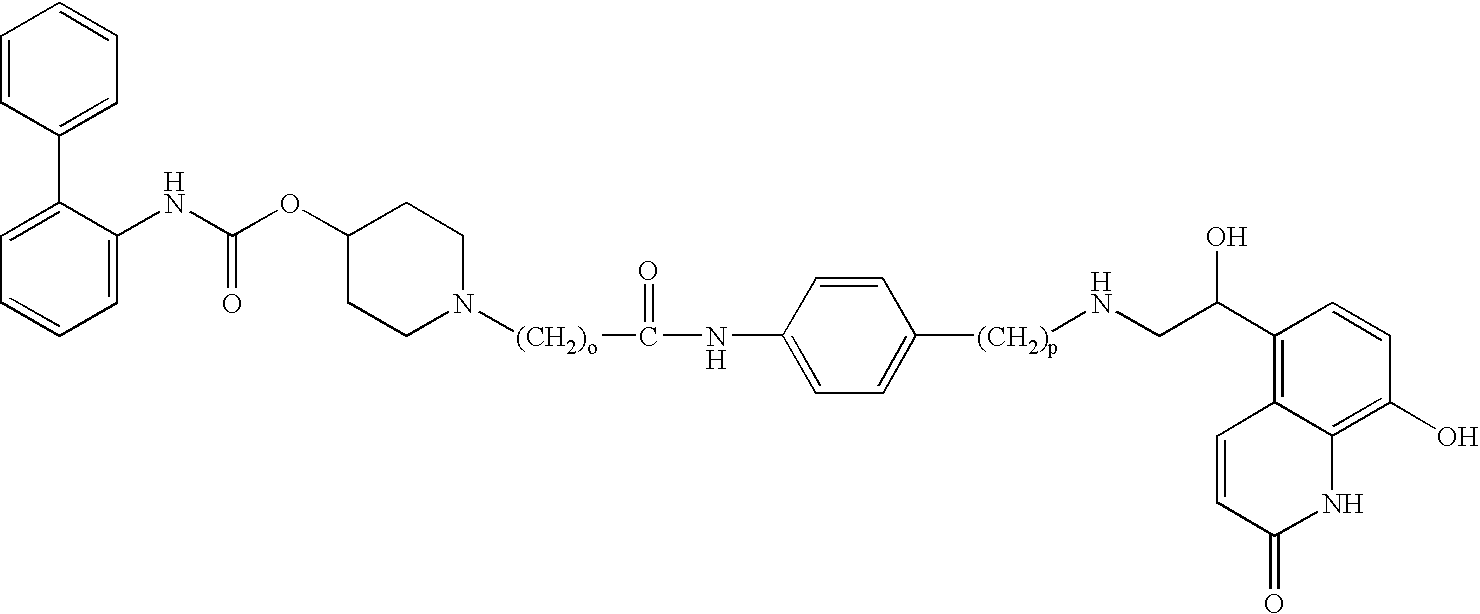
C1=CC(C2=CC=CC=C2NC(OC2CCN([(CH2)o]C(=O)NC3=CC=C([(CH2)p]NCC(C4=C5C(=C(O)C=C4)NC(=O)C=C5)O)C=C3)CC2)=O)=CC=C1
